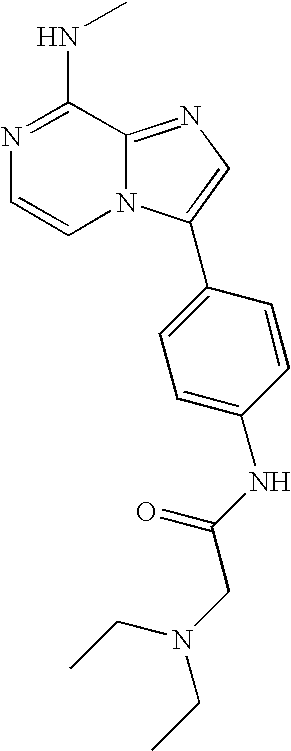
N1=C(NC)C2=NC=C(C3=CC=C(NC(CN(CC)CC)=O)C=C3)N2C=C1
